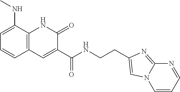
C1=C(NC)C2=C(C=C1)C=C(C(NCCC1=CN3C=CC=NC3=N1)=O)C(=O)N2
